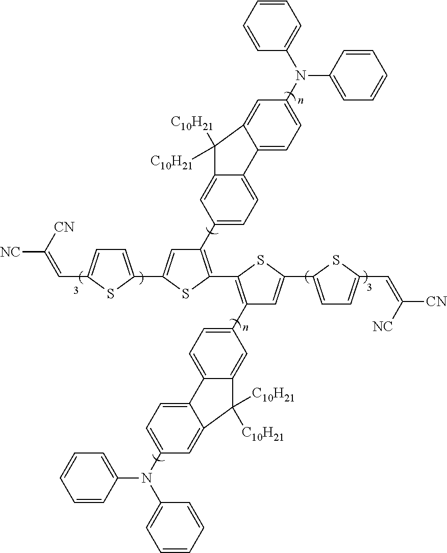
C1=CC=CC=C1N(C1=CC=CC=C1)C1=CC=C2C(=C1)C([C10H21])([C10H21])C1=CC(C3=C(C4=C(C5=CC=C6C(=C5)C([C10H21])([C10H21])C5=CC(N(C7=CC=CC=C7)C7=CC=CC=C7)=CC=C65)C=C(C5=CC=C(C=C([CN])[NC])S5)S4)SC(C4=CC=C(C=C([CN])[NC])S4)=C3)=CC=C21
